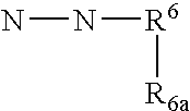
NN[R6][R6a]
